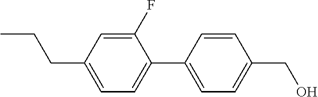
CCCC1=CC=C(C2=CC=C(CO)C=C2)C(F)=C1
